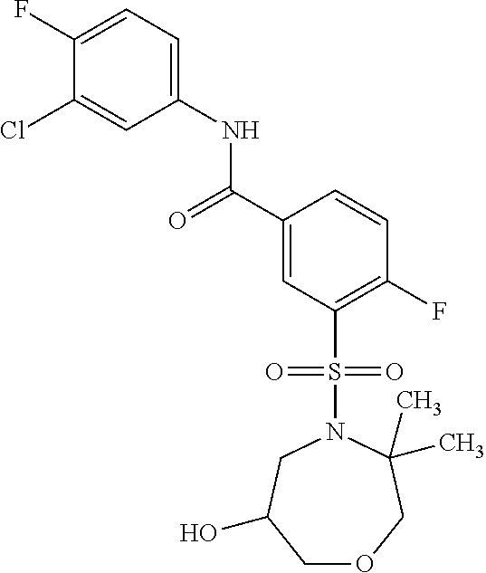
C1(F)=CC=C(NC(C2=CC(S(=O)(=O)N3CC(O)COCC3(C)C)=C(F)C=C2)=O)C=C1Cl
